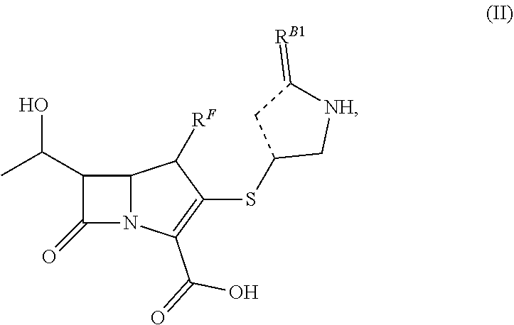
C1(=O)N2C(C1C(C)O)C([RF])C(SC1C[NH]C(=[RB1])C1)=C2C(=O)O
